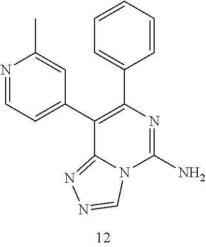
N1=CC=C(C2=C(C3=CC=CC=C3)N=C(N)N3C2=NN=C3)C=C1C
